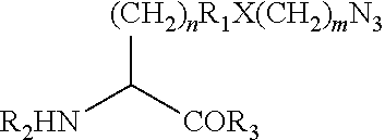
[COR3]C([R2HN])[(CH2)nR1X(CH2)mN3]
